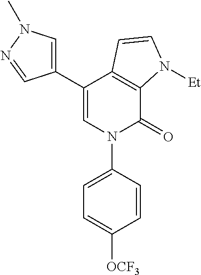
C1(C2=CN(C3=CC=C([OCF3])C=C3)C(=O)C3=C2C=CN3[Et])=CN(C)N=C1
